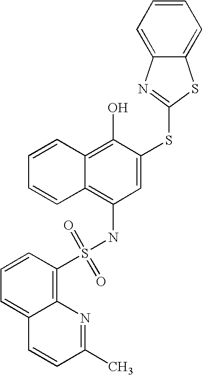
C1=CC=CC2=C(O)C(SC3=NC4=CC=CC=C4S3)=CC(NS(C3=C4C(=CC=C3)C=CC(C)=N4)(=O)=O)=C12
